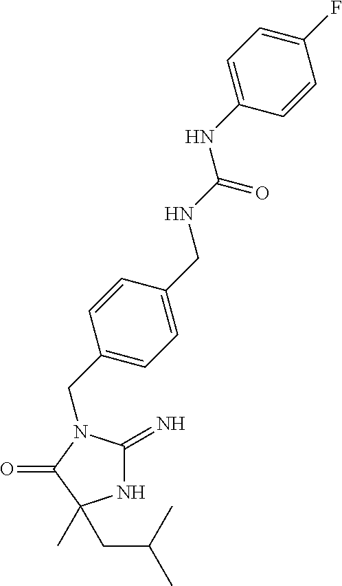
N1C(=N)N(CC2=CC=C(CNC(=O)NC3=CC=C(F)C=C3)C=C2)C(=O)C1(C)CC(C)C
